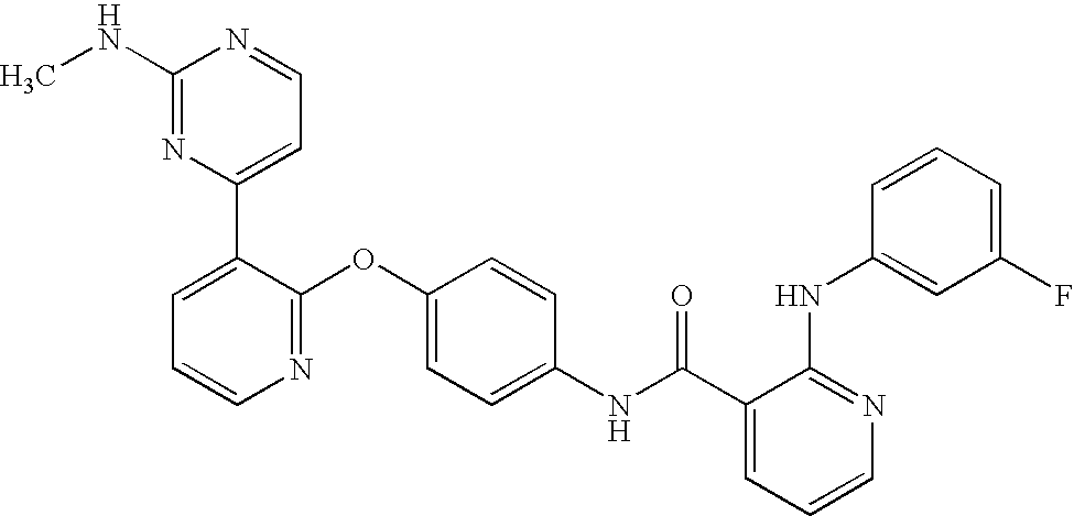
C1(NC)=NC(C2=CC=CN=C2OC2=CC=C(NC(C3=CC=CN=C3NC3=CC(F)=CC=C3)=O)C=C2)=CC=N1
